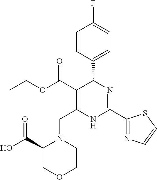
C1=CC(C2C(C(=O)OCC)=C(CN3C(C(O)=O)COCC3)NC(C3=NC=CS3)=N2)=CC=C1F
